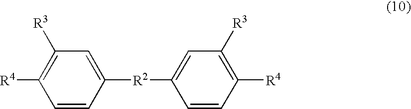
C1=CC([R2]C2=CC([R3])=C([R4])C=C2)=CC([R3])=C1[R4]
